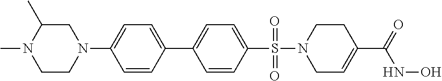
C1N(C2=CC=C(C3=CC=C(S(N4CC=C(C(=O)NO)CC4)(=O)=O)C=C3)C=C2)CCN(C)C1C
